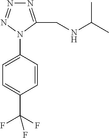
C1=CC(N2C(CNC(C)C)=NN=N2)=CC=C1C(F)(F)F
